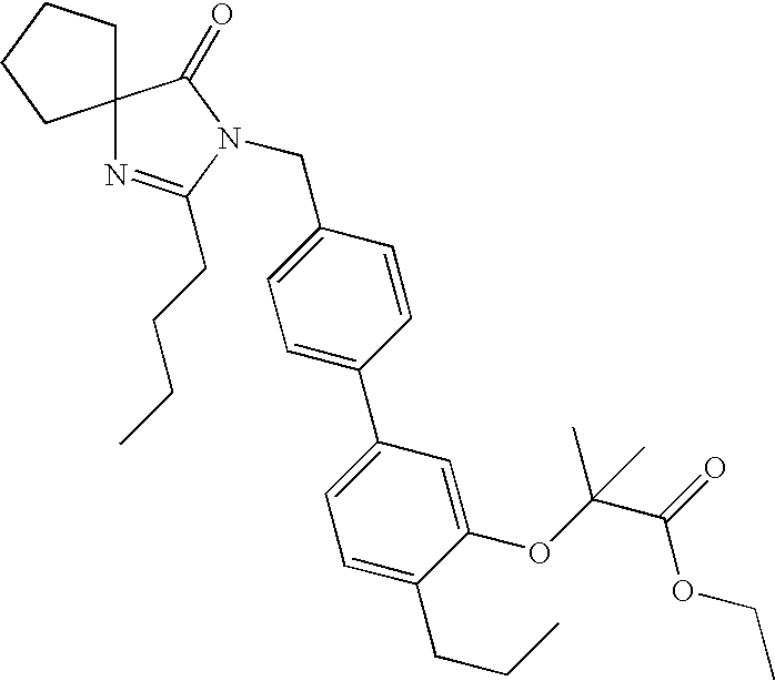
C12(N=C(CCCC)N(CC3=CC=C(C4=CC=C(CCC)C(OC(C(=O)OCC)(C)C)=C4)C=C3)C1=O)CCCC2
